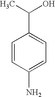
C1=CC(N)=CC=C1C(C)O
